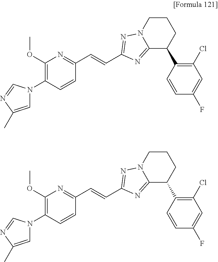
C1(OC)=C(N2C=C(C)N=C2)C=CC(C=CC2=NN3CCCC(C4=C(Cl)C=C(F)C=C4)C3=N2)=N1.C1(OC)=C(N2C=C(C)N=C2)C=CC(C=CC2=NN3CCCC(C4=C(Cl)C=C(F)C=C4)C3=N2)=N1
